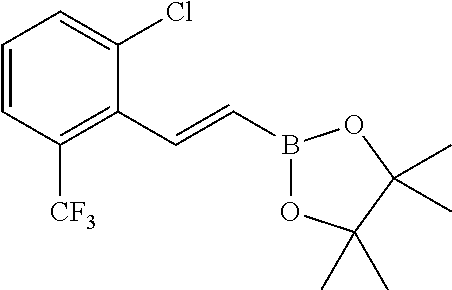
C1=CC([CF3])=C(C=CB2OC(C)(C)C(C)(C)O2)C(Cl)=C1
